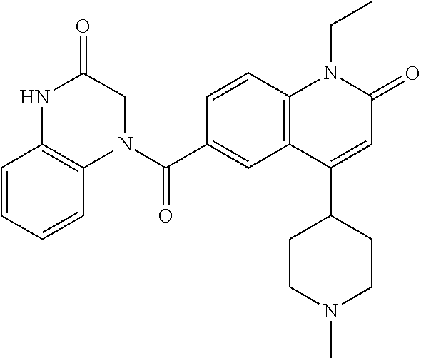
C12=C(NC(=O)CN1C(C1=CC3=C(C=C1)N(CC)C(=O)C=C3C1CCN(C)CC1)=O)C=CC=C2
